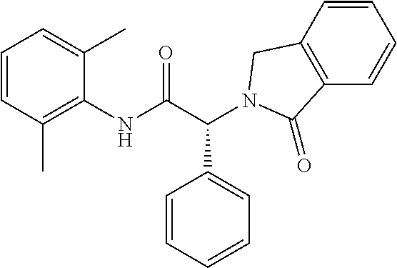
C1(NC(C(C2=CC=CC=C2)N2CC3=C(C=CC=C3)C2=O)=O)=C(C)C=CC=C1C
